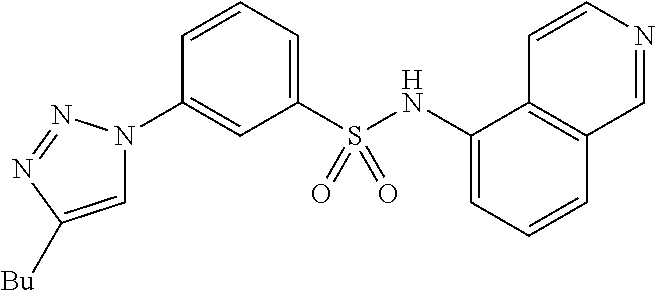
C1=C([Bu])N=NN1C1=CC(S(NC2=CC=CC3=C2C=CN=C3)(=O)=O)=CC=C1
